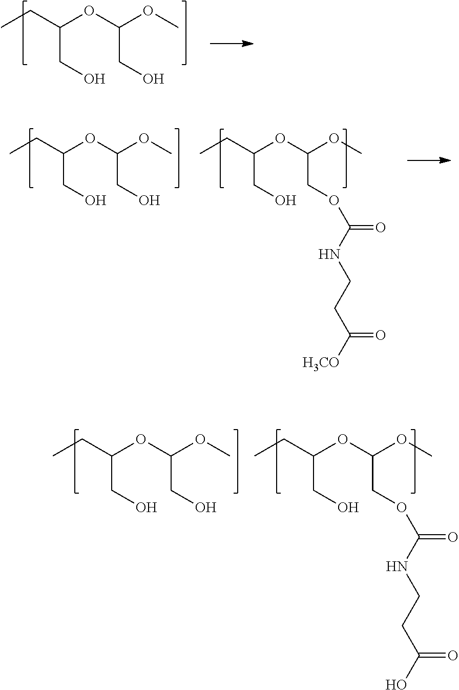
CCC(OC(OC)CO)CO.CCC(OC(OC)COC(=O)NCCC([H3CO])=O)CO.CCC(OC(OC)CO)CO.CCC(OC(OC)CO)CO.CCC(OC(OC)COC(=O)NCCC(O)=O)CO
